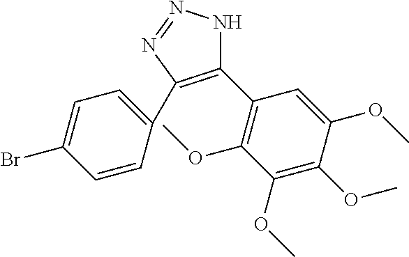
C1(C2=C(OC)C(OC)=C(OC)C(OC)=C2)=C(C2=CC=C(Br)C=C2)N=NN1
